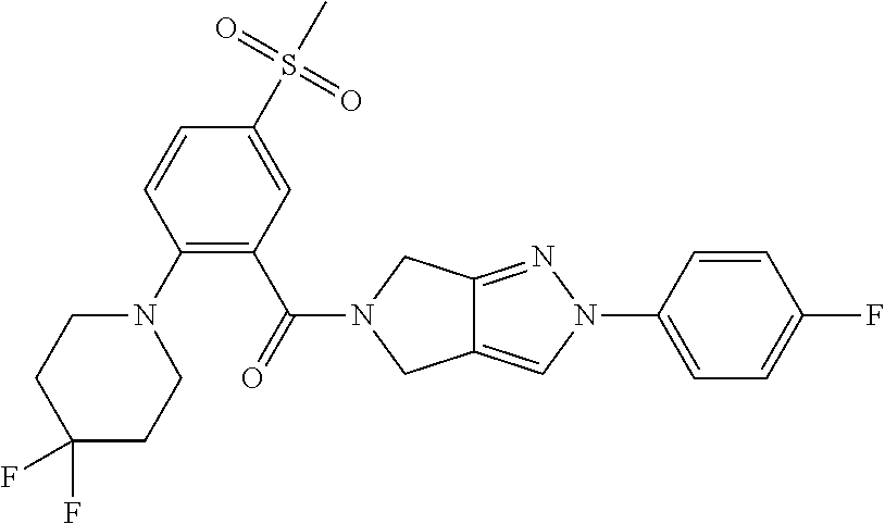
C1(S(C)(=O)=O)=CC(C(=O)N2CC3=CN(C4=CC=C(F)C=C4)N=C3C2)=C(N2CCC(F)(F)CC2)C=C1
